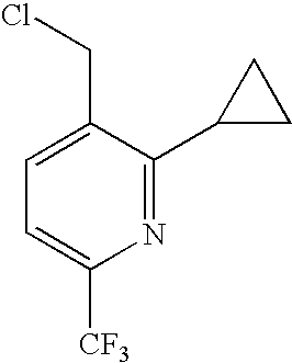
C1(CCl)=CC=C([CF3])N=C1C1CC1
